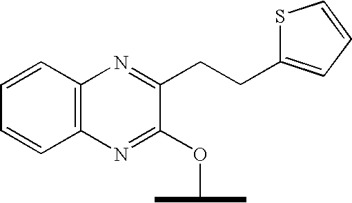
C12=C(N=C(CCC3=CC=CS3)C(OC(C)C)=N1)C=CC=C2
